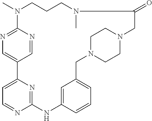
C1=NC2=NC=C1C1=CC=NC(=N1)NC1=CC(=CC=C1)CN1CCN(CC1)CC(=O)N(C)CCCN2C
